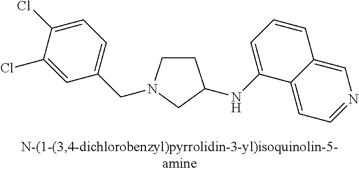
C1CN(CC2=CC=C(Cl)C(Cl)=C2)CC1NC1=CC=CC2=CN=CC=C12
